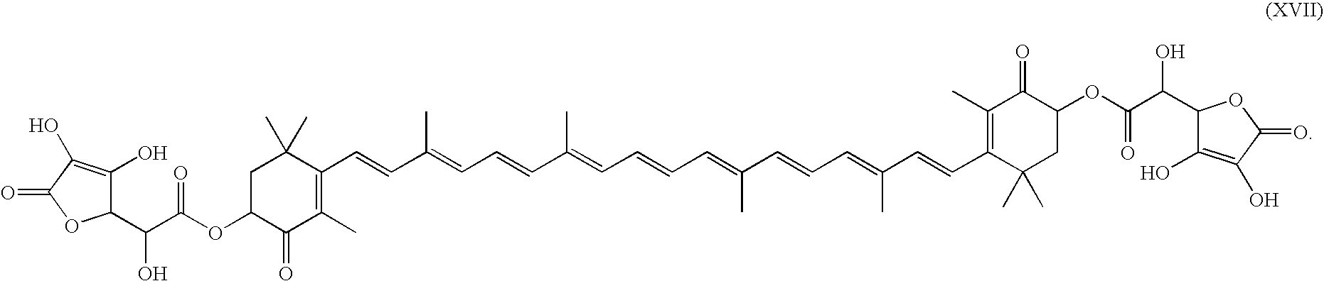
C1C(OC(C(C2C(O)=C(O)C(=O)O2)O)=O)C(=O)C(C)=C(C=CC(=CC=CC(C)=CC=CC=C(C=CC=C(C=CC2=C(C)C(=O)C(OC(C(O)C3C(O)=C(O)C(=O)O3)=O)CC2(C)C)C)C)C)C1(C)C
